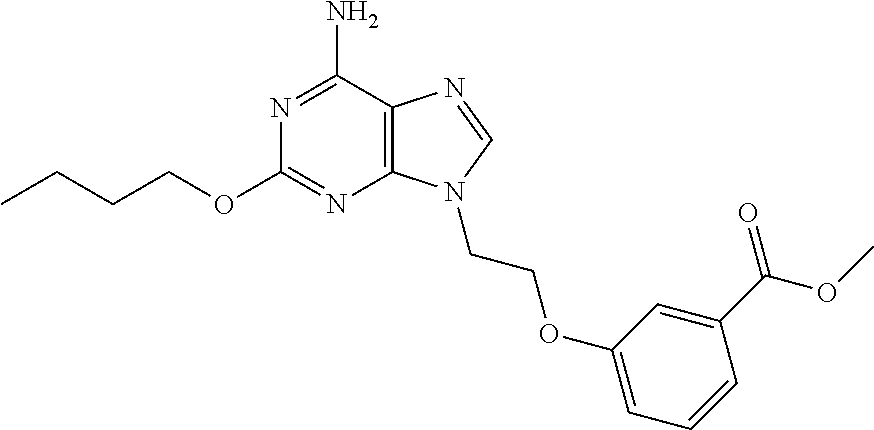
CCCCOC1=NC2=C(C(N)=N1)N=CN2CCOC1=CC=CC(C(OC)=O)=C1
